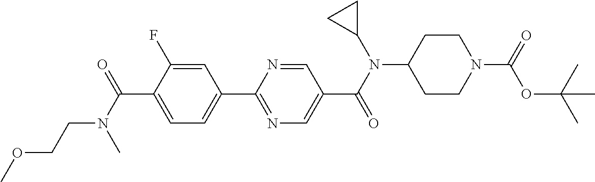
C1(C(N(C)CCOC)=O)=CC=C(C2=NC=C(C(N(C3CC3)C3CCN(C(=O)OC(C)(C)C)CC3)=O)C=N2)C=C1F
